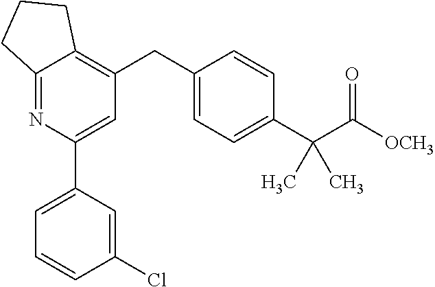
C12=NC(C3=CC=CC(Cl)=C3)=CC(CC3=CC=C(C(C([OCH3])=O)(C)C)C=C3)=C1CCC2
